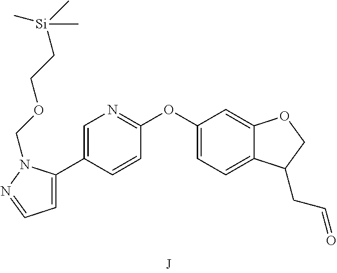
C1=C(C2=CC=NN2COCC[Si](C)(C)C)C=CC(OC2=CC=C3C(=C2)OCC3CC=O)=N1
